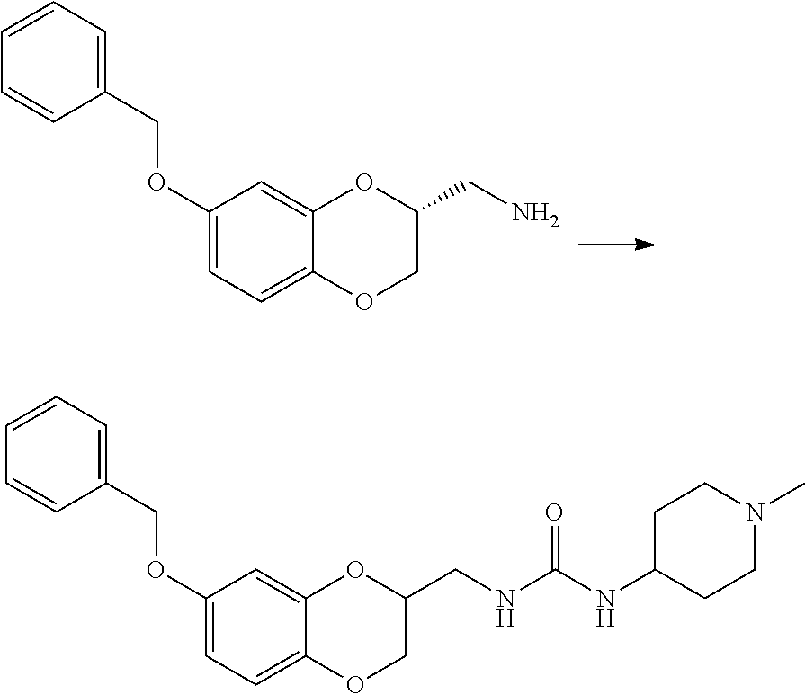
C1=CC=C(COC2=CC=C3C(=C2)OC(CN)CO3)C=C1.C1=CC=C(COC2=CC=C3C(=C2)OC(CNC(NC2CCN(C)CC2)=O)CO3)C=C1
